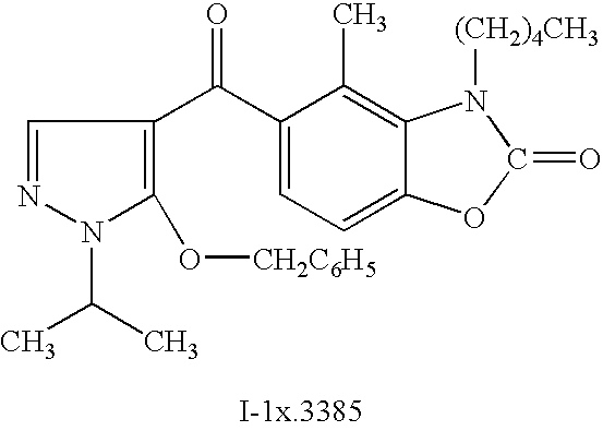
N1(C(C)C)C(O[CH2C6H5])=C(C(C2=CC=C3C(=C2C)N([(CH2)4CH3])C(=O)O3)=O)C=N1
